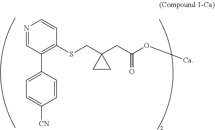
C1=NC=CC(SCC2(CC(=O)O[Ca])CC2)=C1C1=CC=C([CN])C=C1
